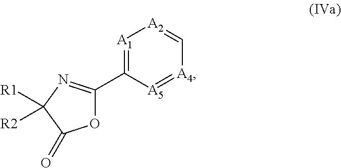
[A1]1=C(C2=NC([R1])([R2])C(=O)O2)[A5]=[A4]C=[A2]1
